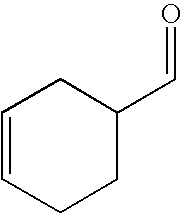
C1=CCCC(C=O)C1
